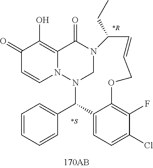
C1(=O)C=CN2C(=C1O)C(=O)N1CN2C(C2=CC=CC=C2)C2=CC=C(Cl)C(F)=C2OCC=CC1CC.[*S].[*R]
